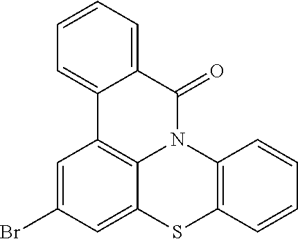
C1=C(Br)C=C2C3=C1C1=CC=CC=C1C(=O)N3C1=C(S2)C=CC=C1
